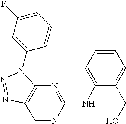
C1=CC=C(NC2=NC3=C(C=N2)N=NN3C2=CC(F)=CC=C2)C(CO)=C1
